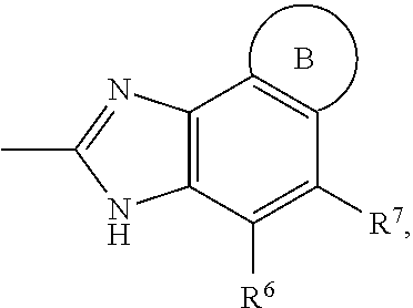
CC1=NC2=C(N1)C([R6])=C([R7])C=C2.B
